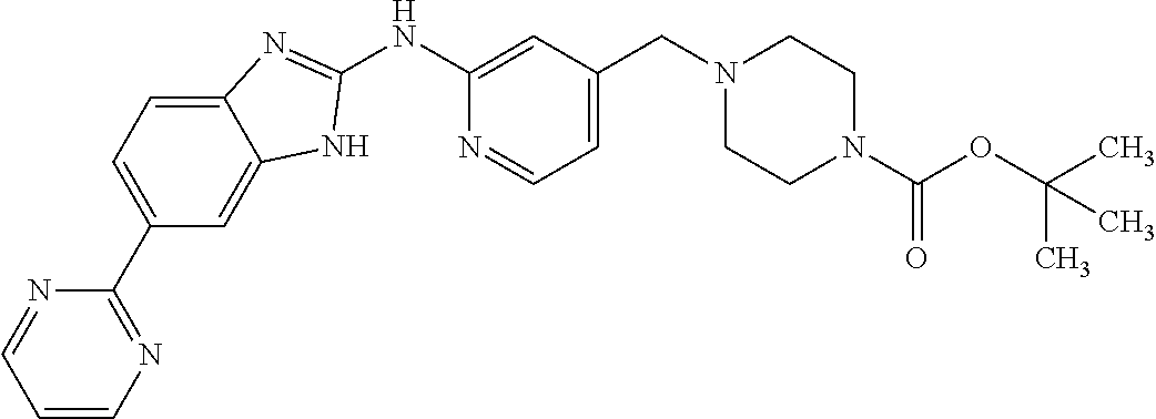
C1=CN=C(C2=CC=C3C(=C2)NC(NC2=CC(CN4CCN(C(OC(C)(C)C)=O)CC4)=CC=N2)=N3)N=C1
